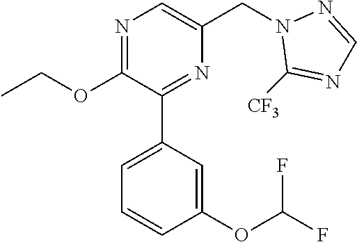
C1(OCC)=NC=C(CN2C([CF3])=NC=N2)N=C1C1=CC=CC(OC(F)F)=C1
